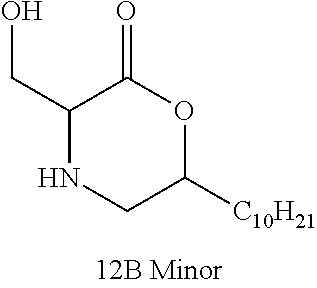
C1(CO)NCC([C10H21])OC1=O
